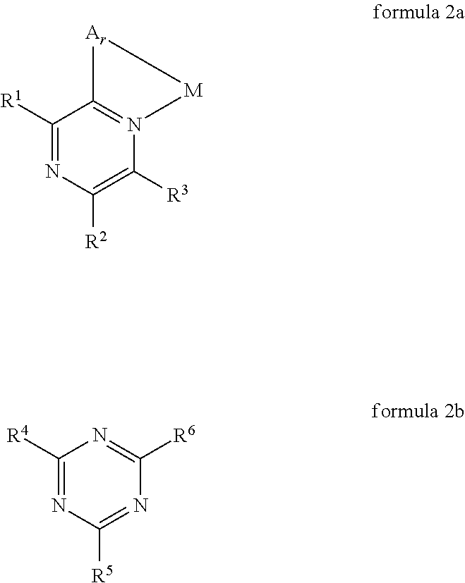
C1([R1])=NC([R2])=C([R3])N2=C1[Ar][M]2.C1([R4])=NC([R5])=NC([R6])=N1
